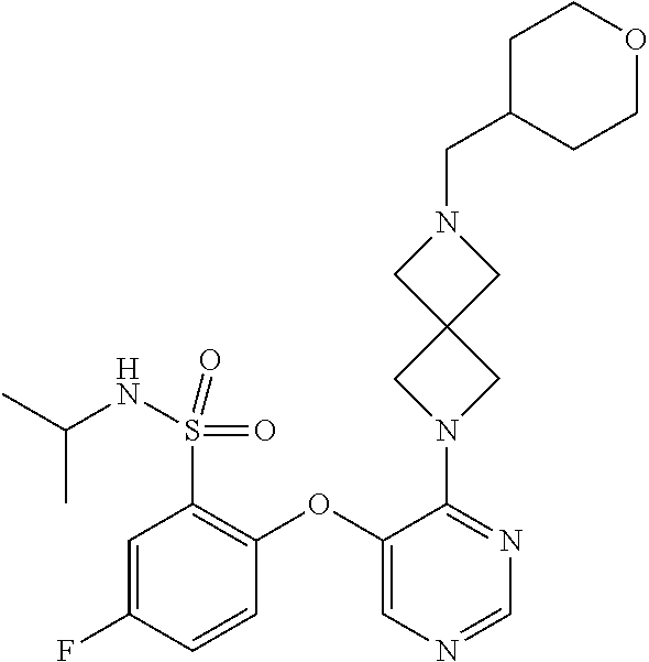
C1=NC=C(OC2=C(S(=O)(=O)NC(C)C)C=C(F)C=C2)C(N2CC3(C2)CN(CC2CCOCC2)C3)=N1
